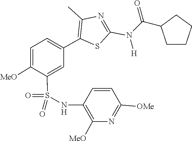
C(C1CCCC1)(N(C1=NC(C)=C(C2=CC=C([MeO])C(S(=O)(NC3=C([MeO])N=C([OMe])C=C3)=O)=C2)S1)[H])=O
